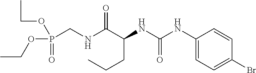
N(C(C(NC(NC1=CC=C(Br)C=C1)=O)CCC)=O)CP(OCC)(=O)OCC
